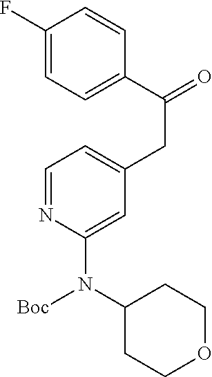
C1=C(CC(=O)C2=CC=C(F)C=C2)C=C(N(C2CCOCC2)[Boc])N=C1
